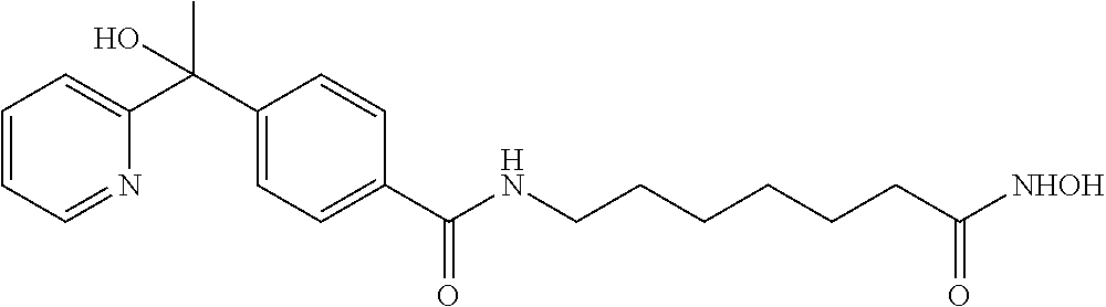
C1=CC=C(C(C2=CC=C(C(NCCCCCCC([NHOH])=O)=O)C=C2)(C)O)N=C1
